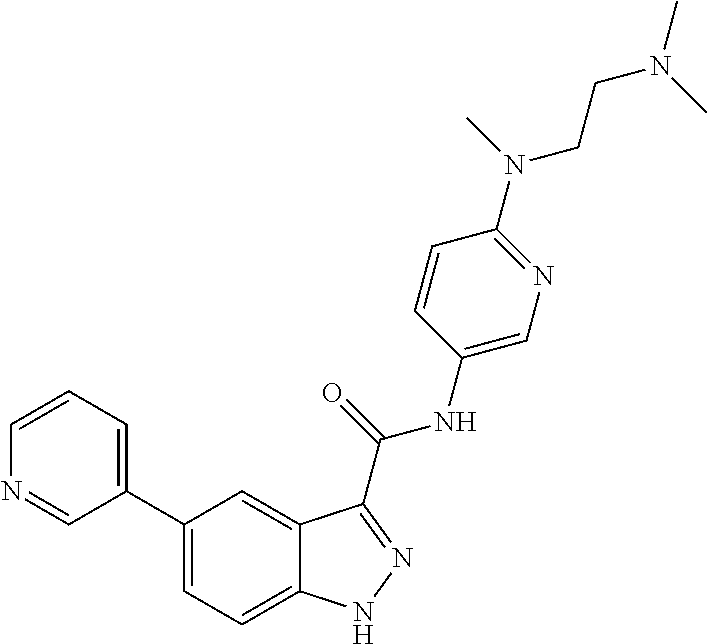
C1=CN=CC(C2=CC=C3C(=C2)C(C(NC2=CN=C(N(CCN(C)C)C)C=C2)=O)=NN3)=C1
